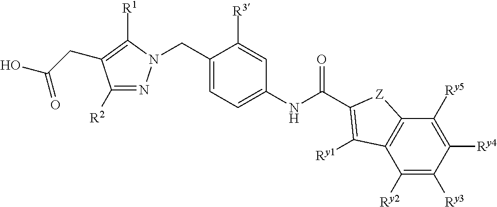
C1(CN2N=C([R2])C(CC(O)=O)=C2[R1])=CC=C(NC(=O)C2=C([Ry1])C3=C(C([Ry5])=C([Ry4])C([Ry3])=C3[Ry2])[Z]2)C=C1[R3]
